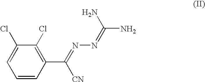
C1=CC(C(=NN=C(N)N)[CN])=C(Cl)C(Cl)=C1
